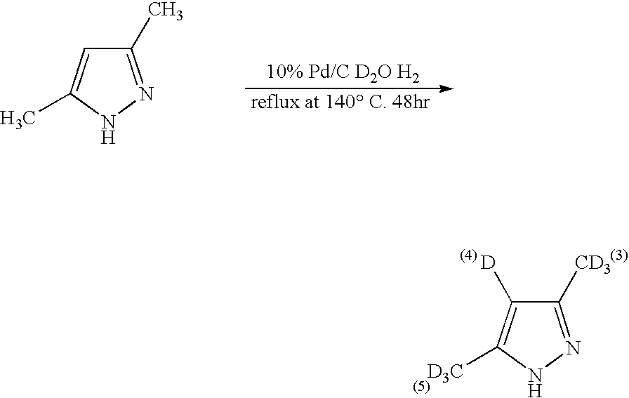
C1(C)=NNC(C)=C1.C1([CD3])=NNC([D3C])=C1[D]
